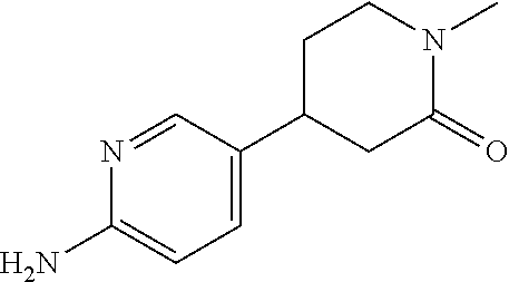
C1(N)=CC=C(C2CC(=O)N(C)CC2)C=N1
